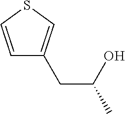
C1=CSC=C1CC(O)C
